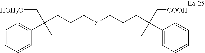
C1(C(CCCSCCCC(C2=CC=CC=C2)(C)C[COOH])(C)C[HOH2C])=CC=CC=C1
